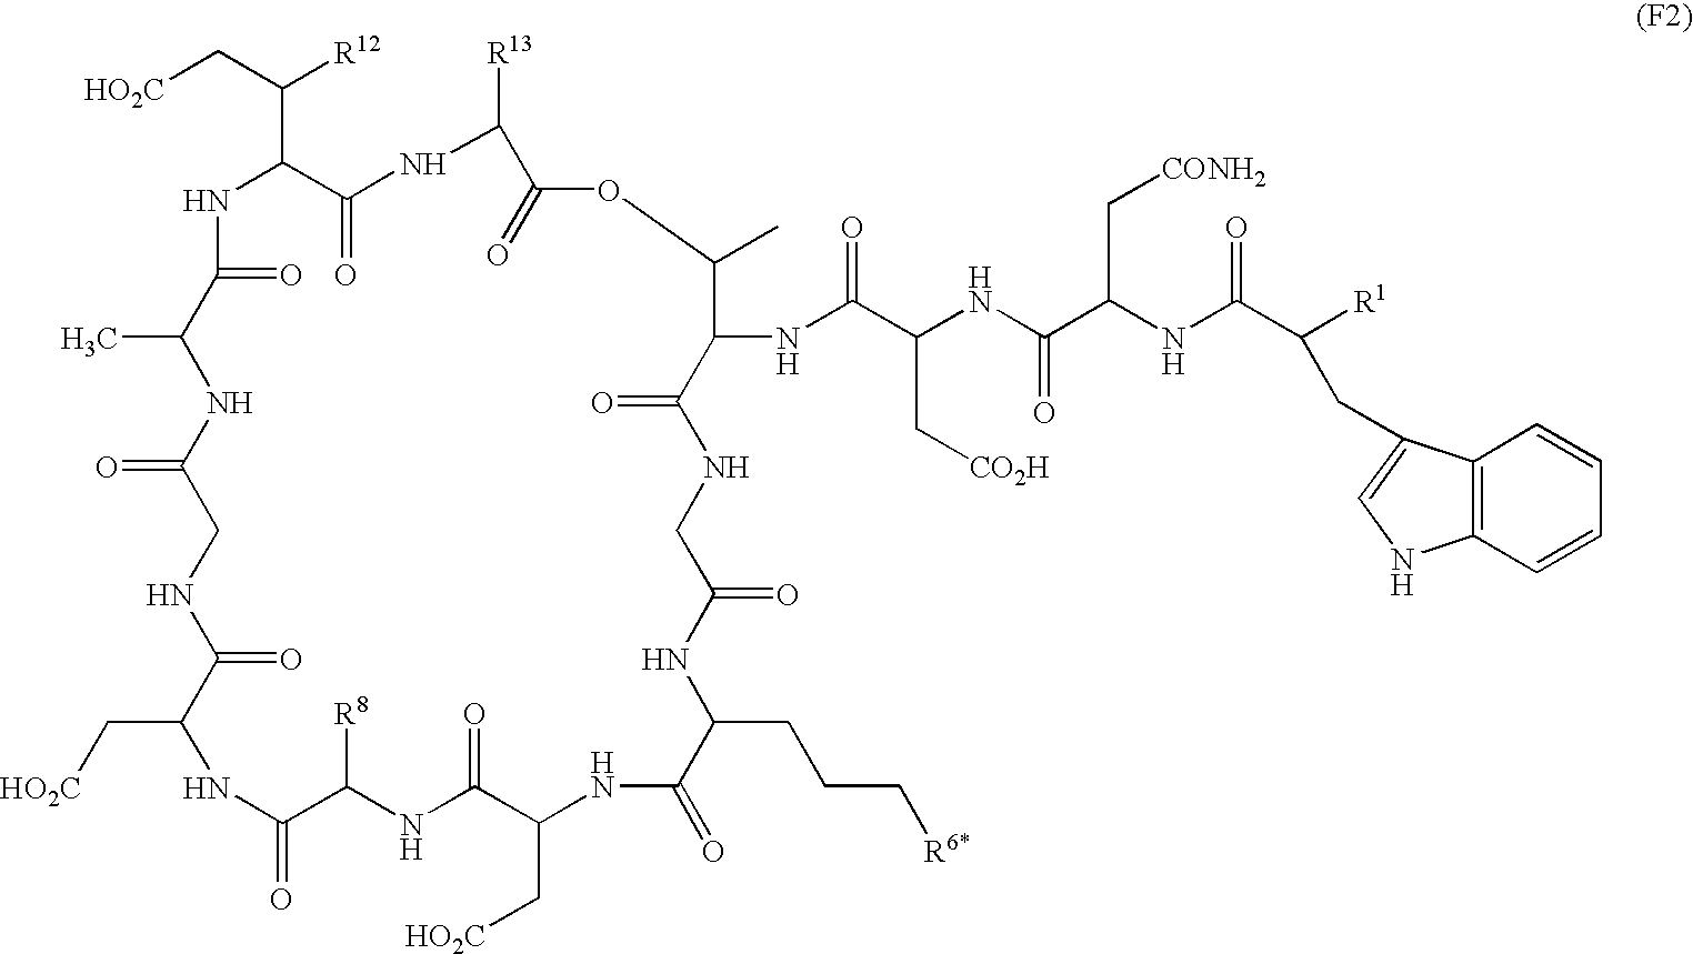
N1C(C(C[HO2C])[R12])C(=O)NC([R13])C(=O)OC(C)C(NC(C(NC(C(NC(C([R1])CC2=CNC3=C2C=CC=C3)=O)C[CONH2])=O)C[CO2H])=O)C(=O)NCC(=O)NC(CCC[R6*])C(=O)NC(C[HO2C])C(=O)NC([R8])C(=O)NC(C[HO2C])C(=O)NCC(=O)NC(C)C1=O
